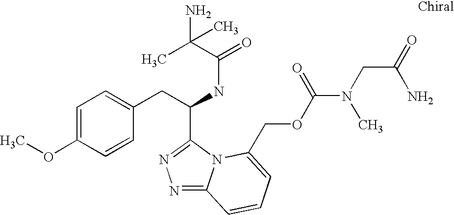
O(C1=CC=C(CC(NC(=O)C(C)(N)C)C2=NN=C3N2C(COC(N(CC(=O)N)C)=O)=CC=C3)C=C1)C
